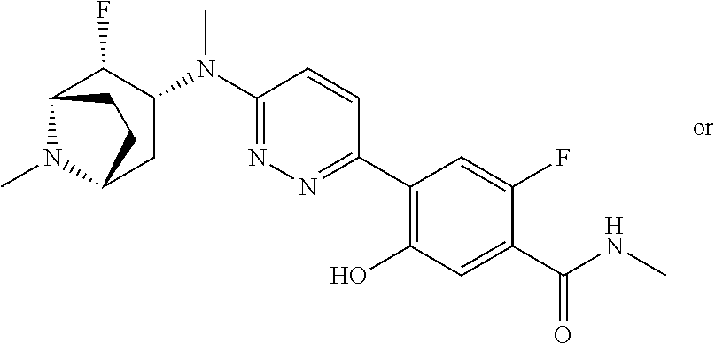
C1(N(C2=NN=C(C3=C(O)C=C(C(=O)NC)C(F)=C3)C=C2)C)C(F)C2N(C)C(C1)CC2
